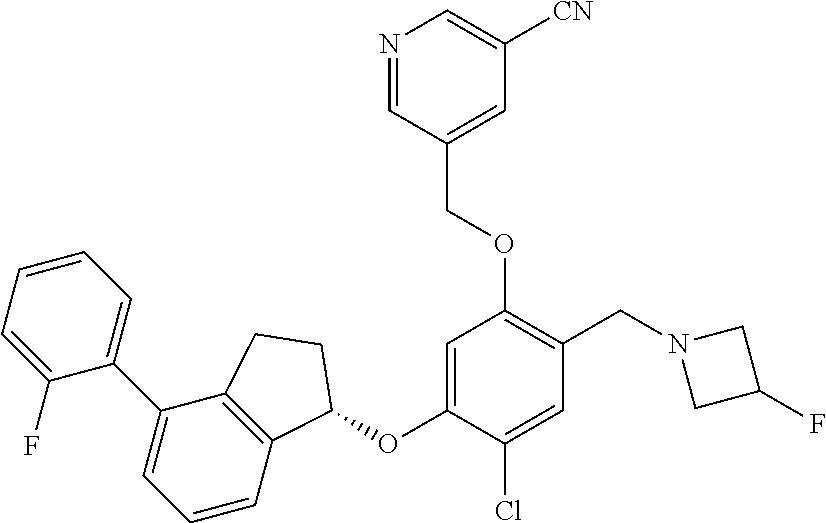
C1(F)=CC=CC=C1C1=CC=CC2=C1CCC2OC1=CC(OCC2=CC([CN])=CN=C2)=C(CN2CC(F)C2)C=C1Cl
